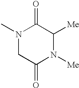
N1(C)CC(=O)N([Me])C([Me])C1=O
